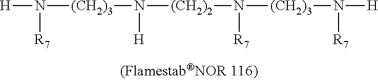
[H]N([(CH2)3]N([(CH2)2]N([(CH2)3]N([H])[R7])[R7])[H])[R7]
